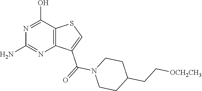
C12=C(C(O)=NC(N)=N1)SC=C2C(=O)N1CCC(CC[OCH2CH3])CC1
